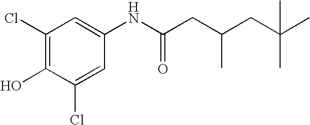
C1(Cl)=CC(NC(=O)CC(CC(C)(C)C)C)=CC(Cl)=C1O
